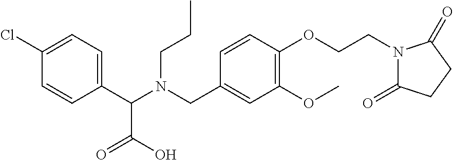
C1(C(N(CC2=CC(OC)=C(OCCN3C(=O)CCC3=O)C=C2)CCC)C(=O)O)=CC=C(Cl)C=C1
